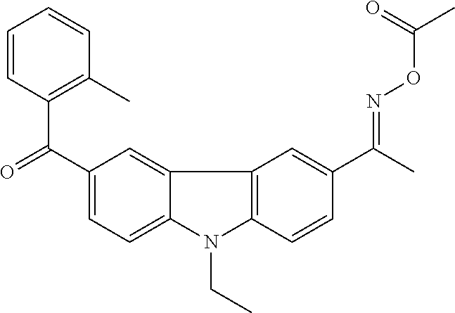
C12=CC(C(C3=C(C)C=CC=C3)=O)=CC=C1N(CC)C1=C2C=C(C(C)=NOC(C)=O)C=C1
